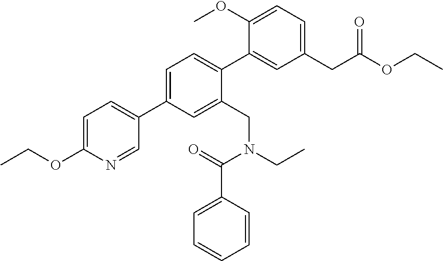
C1=C(C2=CC=C(OCC)N=C2)C=C(CN(CC)C(=O)C2=CC=CC=C2)C(C2=CC(CC(OCC)=O)=CC=C2OC)=C1
